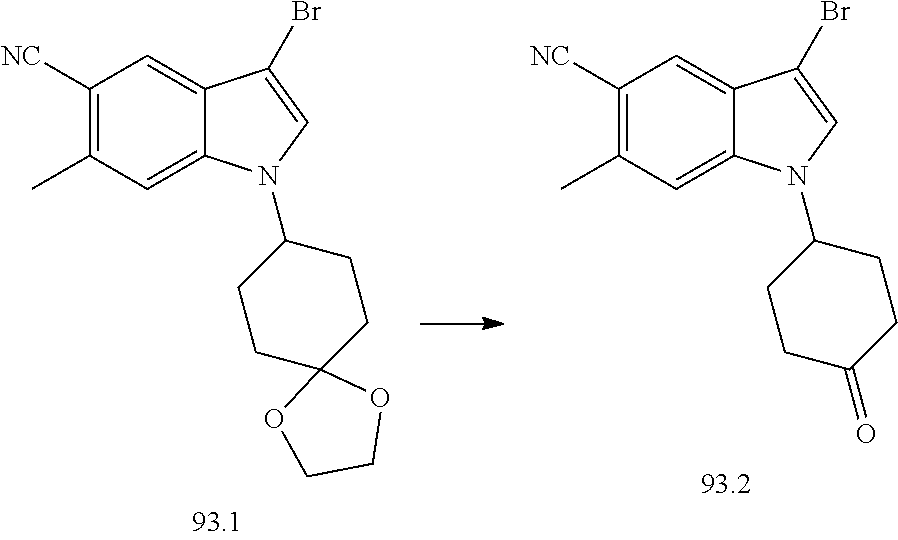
C1CC2(CCC1N1C3=CC(C)=C([NC])C=C3C(Br)=C1)OCCO2.C1CC(=O)CCC1N1C2=CC(C)=C([NC])C=C2C(Br)=C1
